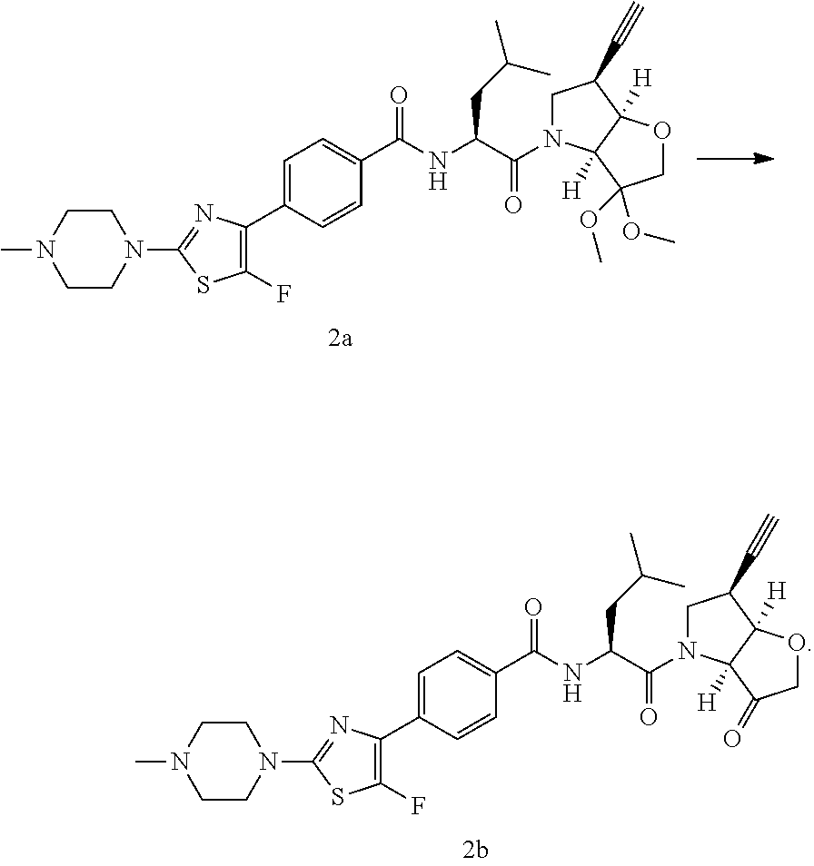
C1(C2=CC=C(C(NC(C(N3CC(C#C)C4([H])C3([H])C(OC)(OC)CO4)=O)CC(C)C)=O)C=C2)=C(F)SC(N2CCN(C)CC2)=N1.C1(C2=CC=C(C(NC(C(N3CC(C#C)C4([H])C3([H])C(=O)CO4)=O)CC(C)C)=O)C=C2)=C(F)SC(N2CCN(C)CC2)=N1
